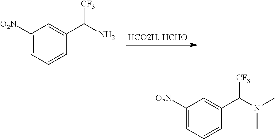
C1([O2N])=CC=CC(C(N)[CF3])=C1.C1([O2N])=CC=CC(C(N(C)C)[CF3])=C1
